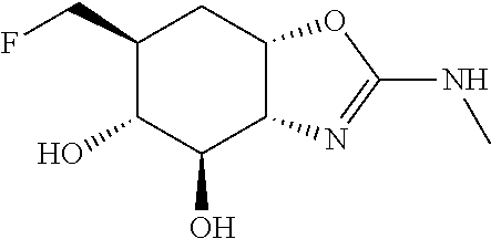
C1(CF)C(O)C(O)C2C(C1)OC(NC)=N2
